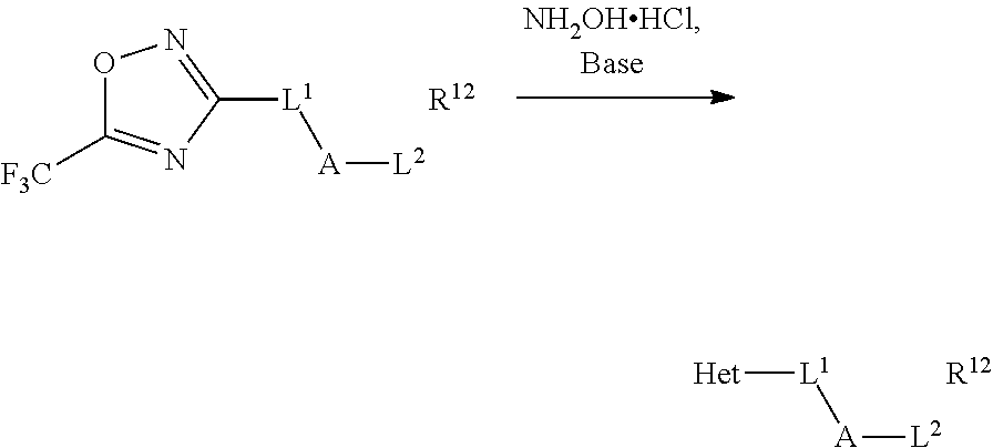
[Het][L1][A][L2].[R12].O1C([F3C])=NC([L1][A][L2])=N1.[R12]
